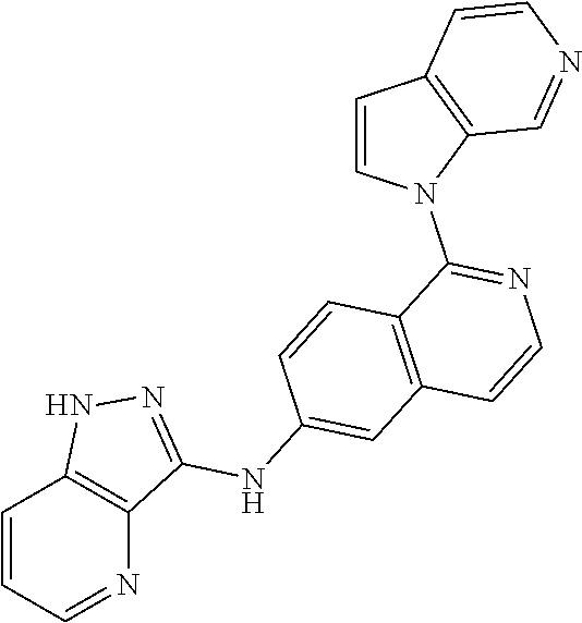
C1=CC=NC2=C1NN=C2NC1=CC2=C(C=C1)C(N1C3=C(C=C1)C=CN=C3)=NC=C2
